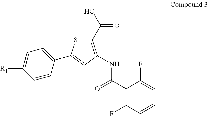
C1=CC(C2=CC(NC(C3=C(F)C=CC=C3F)=O)=C(C(=O)O)S2)=CC=C1[R1]
